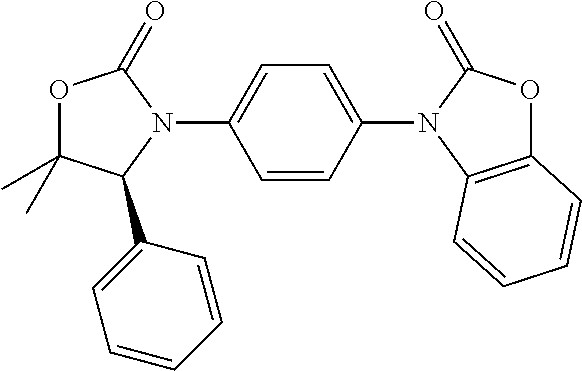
O1C(C)(C)C(C2=CC=CC=C2)N(C2=CC=C(N3C(=O)OC4=C3C=CC=C4)C=C2)C1=O
